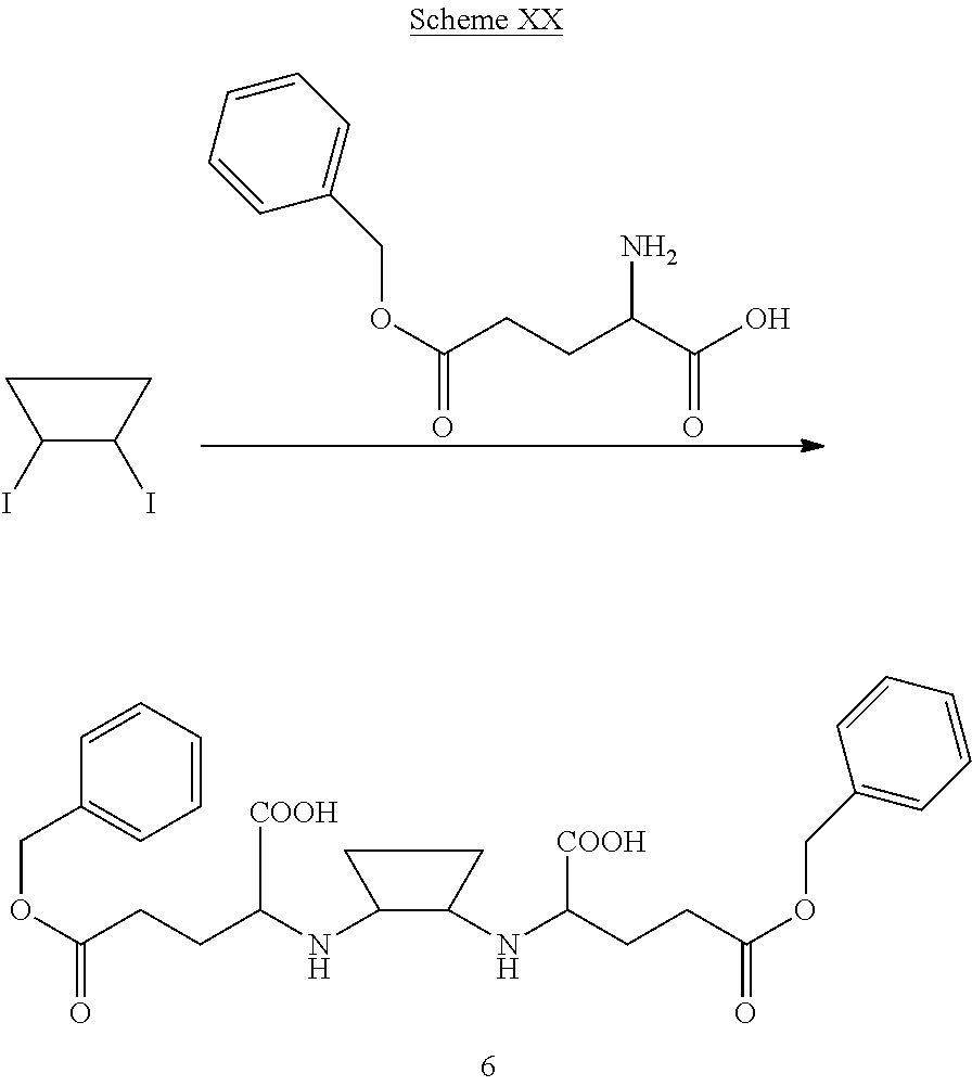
C1(I)C(I)CC1.C(C(C(O)=O)N)CC(OCC1=CC=CC=C1)=O.C1(NC(CCC(OCC2=CC=CC=C2)=O)[COOH])C(NC(CCC(OCC2=CC=CC=C2)=O)[COOH])CC1
